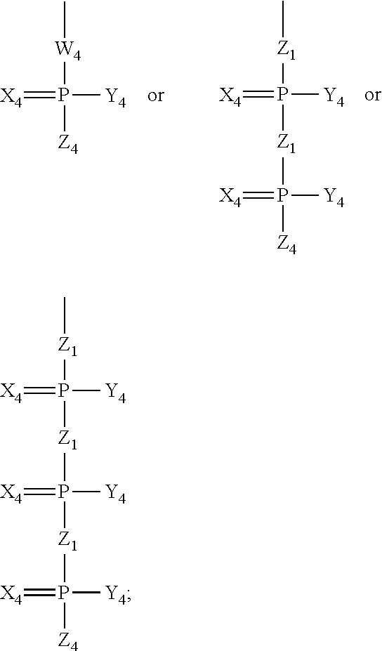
[X4]=P([Y4])([W4]C)[Z4].[X4]=P([Y4])([Z1]C)[Z1]P(=[X4])([Y4])[Z4].[X4]=P([Y4])([Z1]C)[Z1]P(=[X4])([Y4])[Z1]P(=[X4])([Y4])[Z4]
